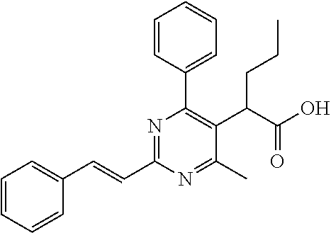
C(=CC1=CC=CC=C1)C1=NC(C2=CC=CC=C2)=C(C(C(O)=O)CCC)C(C)=N1
